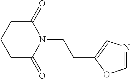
C1(=O)CCCC(=O)N1CCC1=CN=CO1
